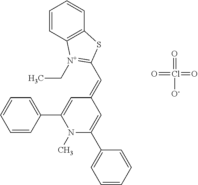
O=Cl([O-])(=O)=O.C1=CC2=C(C=C1)SC(C=C1C=C(C3=CC=CC=C3)N(C)C(C3=CC=CC=C3)=C1)=[N+]2CC
